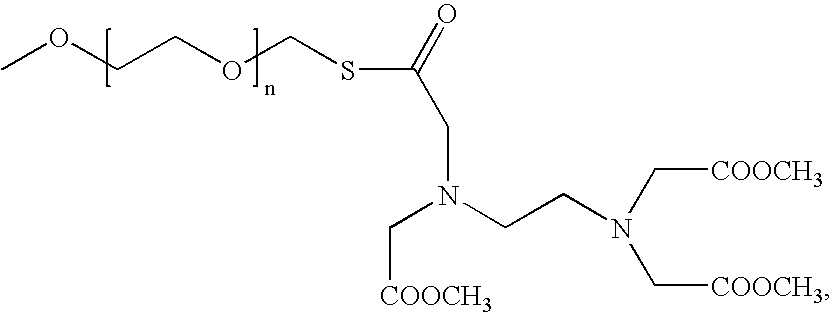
COCCOCSC(=O)CN(CCN(C[COOCH3])C[COOCH3])C[COOCH3]
